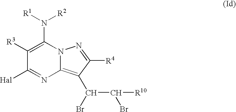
C1([R3])=C(N([R1])[R2])N2C(=C(C(Br)C(Br)[R10])C([R4])=N2)N=C1[Hal]
